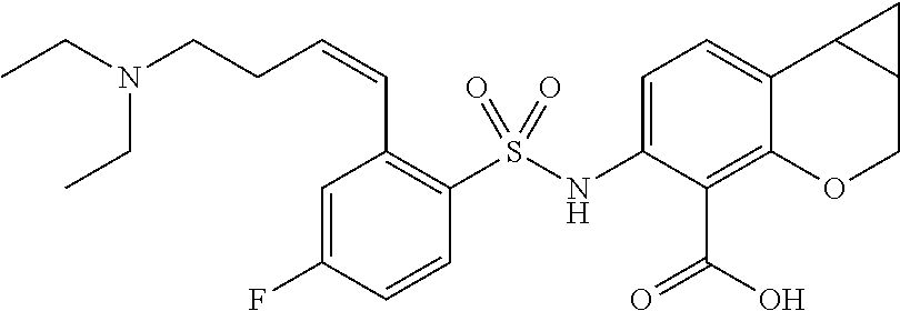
C1=C2C(=C(C(=O)O)C(NS(C3=C(C=CCCN(CC)CC)C=C(F)C=C3)(=O)=O)=C1)OCC1C2C1
